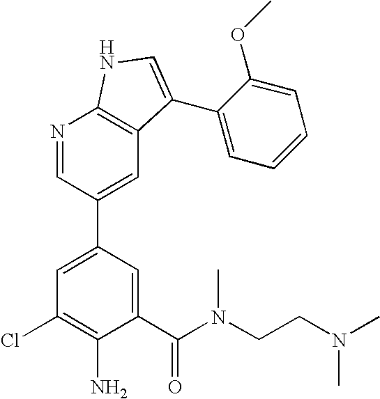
C1(C(N(CCN(C)C)C)=O)=CC(C2=CC3=C(N=C2)NC=C3C2=CC=CC=C2OC)=CC(Cl)=C1N
